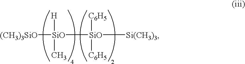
[(CH3)3SiO][SiO]([SiO]([C6H5])([C6H5])[Si(CH3)3])([H])C
